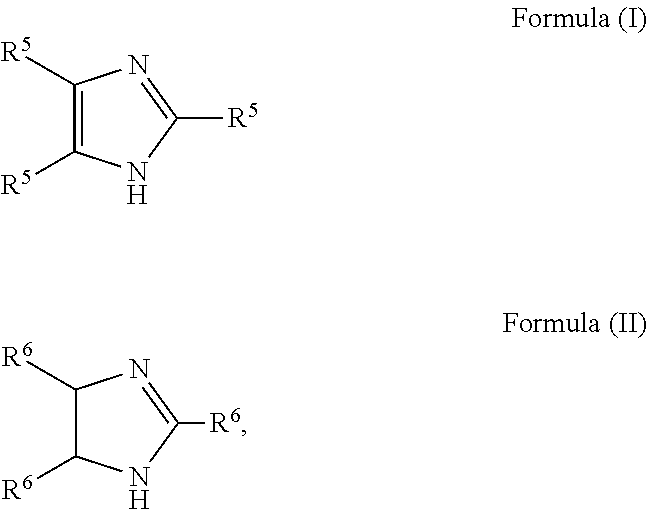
C1([R5])=C([R5])NC([R5])=N1.C1([R6])C([R6])NC([R6])=N1
